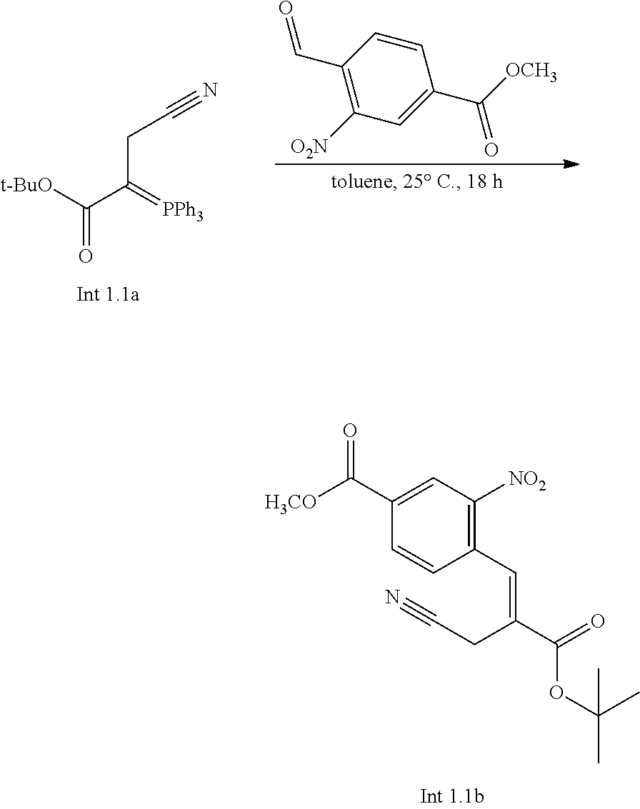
[t-BuO]C(C(=[PPh3])CC#N)=O.C1(C=O)=C([O2N])C=C(C([OCH3])=O)C=C1.C1(C=C(C(=O)OC(C)(C)C)CC#N)=C([NO2])C=C(C([H3CO])=O)C=C1
